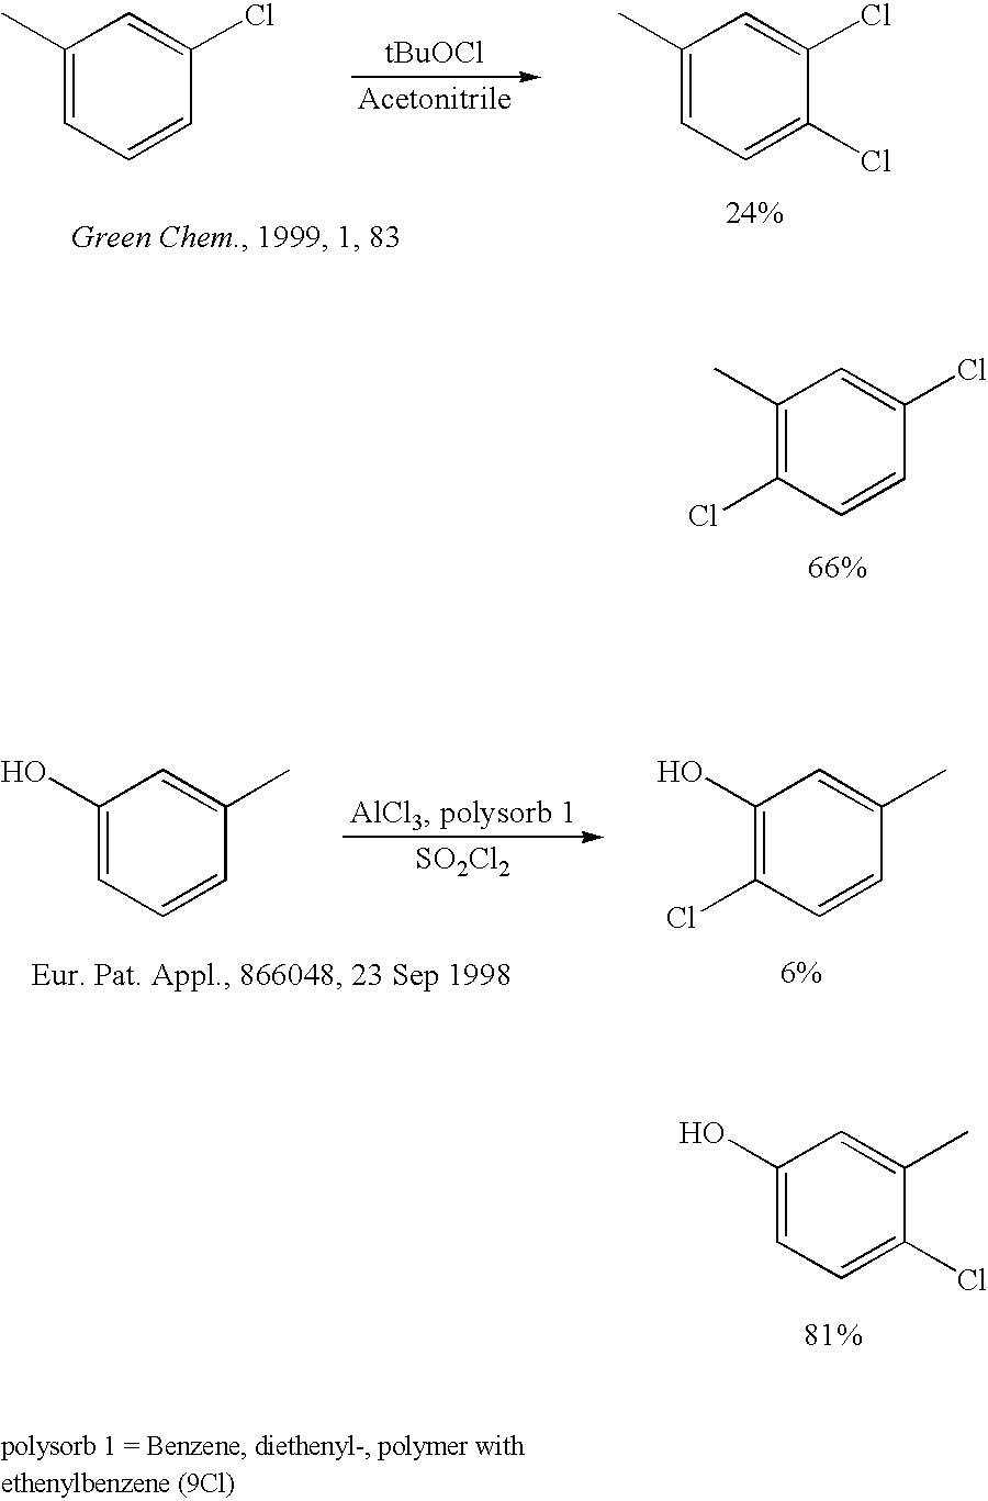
C1(C)=CC=C(Cl)C(Cl)=C1.C1(C)=CC=CC(Cl)=C1.C1(C)=C(Cl)C=CC(Cl)=C1.[SO2Cl2].C1(O)=C(Cl)C=CC(C)=C1.C1(O)=CC=CC(C)=C1.C1(O)=CC=C(Cl)C(C)=C1
